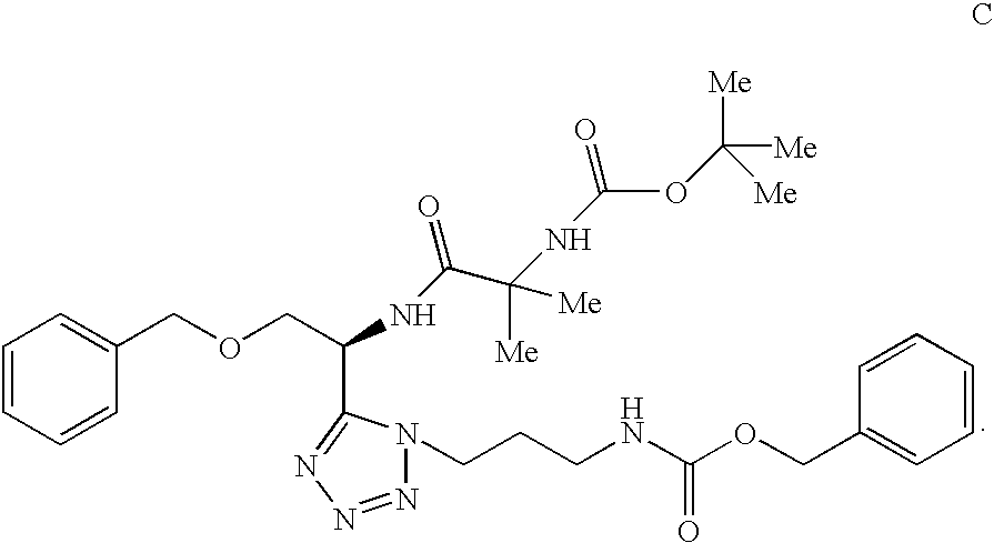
C1=CC=CC(COCC(NC(C(NC(=O)OC([Me])([Me])[Me])([Me])[Me])=O)C2=NN=NN2CCCNC(OCC2=CC=CC=C2)=O)=C1
